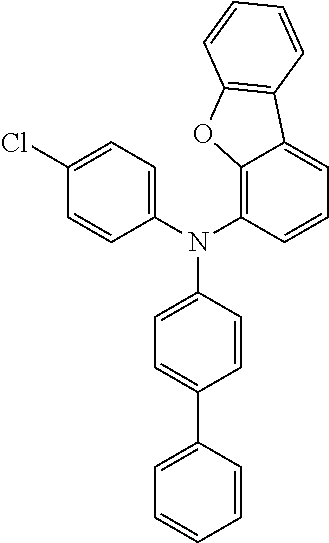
N(C1=CC=C(C2=CC=CC=C2)C=C1)(C1=C2C(=CC=C1)C1=C(O2)C=CC=C1)C1=CC=C(Cl)C=C1
